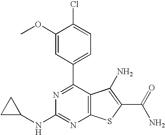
C1(OC)=CC(C2=NC(NC3CC3)=NC3=C2C(N)=C(C(N)=O)S3)=CC=C1Cl
